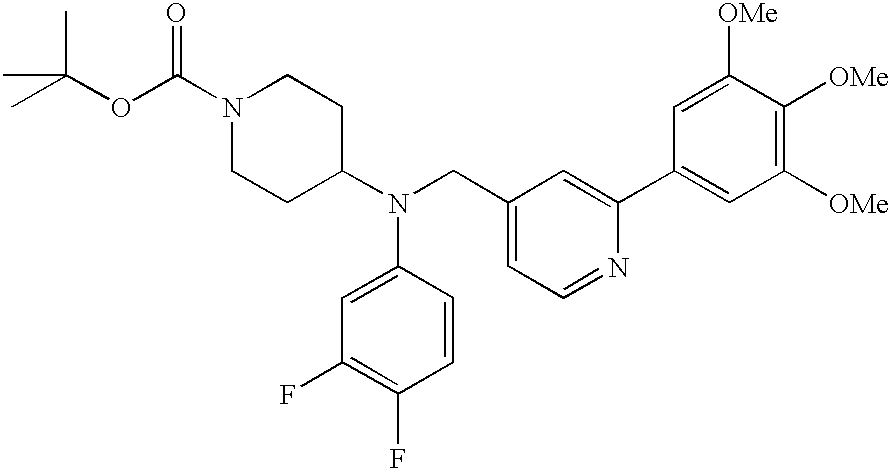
N1(C(OC(C)(C)C)=O)CCC(N(CC2=CC=NC(C3=CC([OMe])=C([OMe])C([OMe])=C3)=C2)C2=CC(F)=C(F)C=C2)CC1
